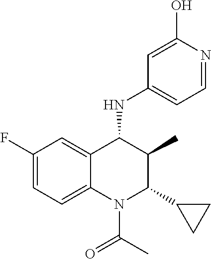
C1(F)=CC=C2C(=C1)C(NC1=CC=NC(O)=C1)C(C)C(C1CC1)N2C(C)=O
